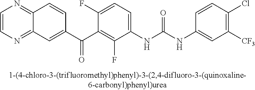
C1=CN=C2C(=N1)C=C(C(C1=C(F)C(NC(NC3=CC([CF3])=C(Cl)C=C3)=O)=CC=C1F)=O)C=C2
